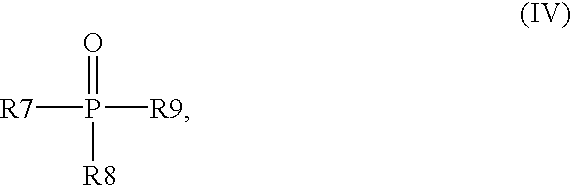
[R7]P(=O)([R8])[R9]
